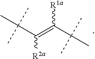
C(C(=C(C(C)(C)C)[R1a])[R2a])(C)(C)C
